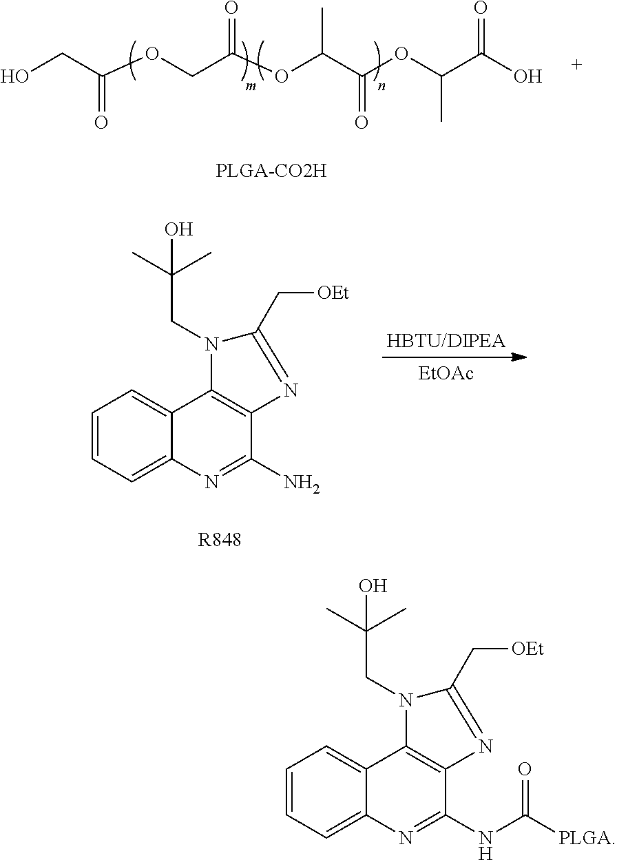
C1(N)=NC2=CC=CC=C2C2=C1N=C(C[OEt])N2CC(C)(C)O.[R848].[EtOAc].OCC(OCC(OC(C(OC(C(O)=O)C)=O)C)=O)=O.C1(NC([PLGA])=O)=NC2=CC=CC=C2C2=C1N=C(C[OEt])N2CC(C)(C)O
